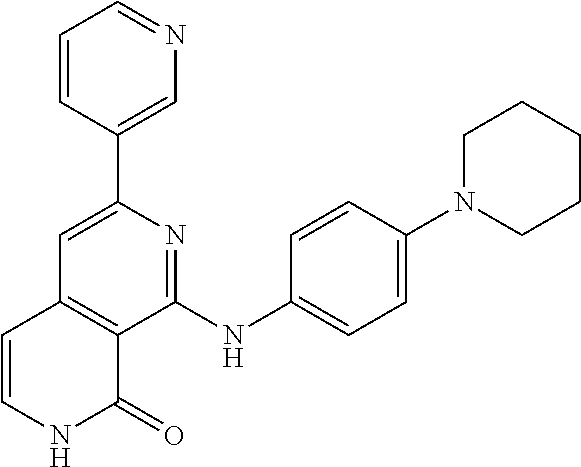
C1(C2=CC3=C(C(NC4=CC=C(N5CCCCC5)C=C4)=N2)C(=O)NC=C3)=CN=CC=C1
